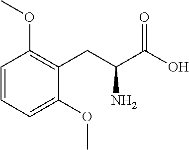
C1=CC=C(OC)C(CC(C(O)=O)N)=C1OC
